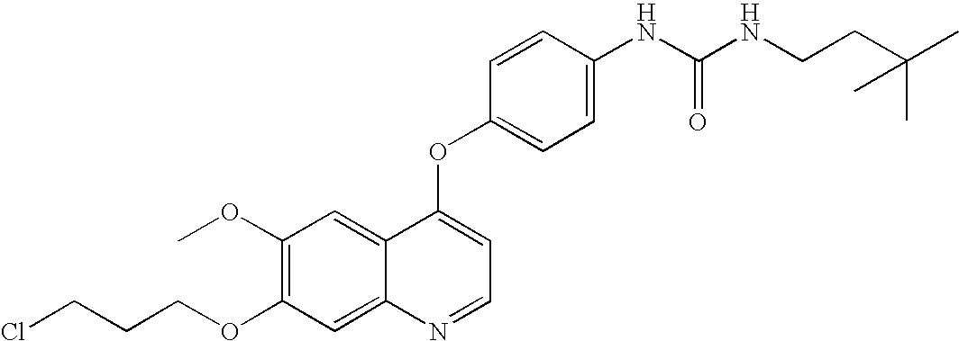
C1=CC(OC2=CC=NC3=CC(OCCCCl)=C(OC)C=C23)=CC=C1NC(NCCC(C)(C)C)=O
